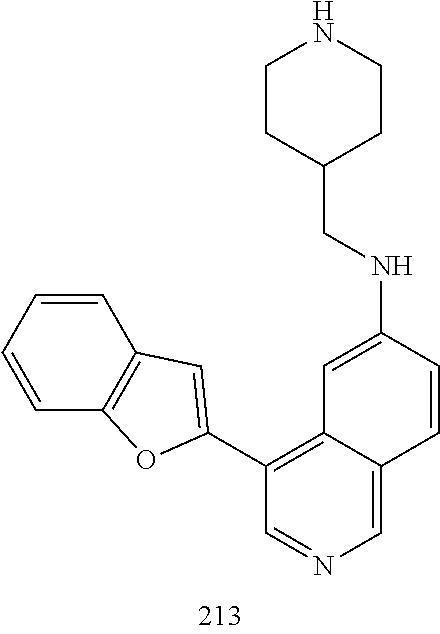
C(NC1=CC2=C(C3=CC4=C(O3)C=CC=C4)C=NC=C2C=C1)C1CCNCC1
